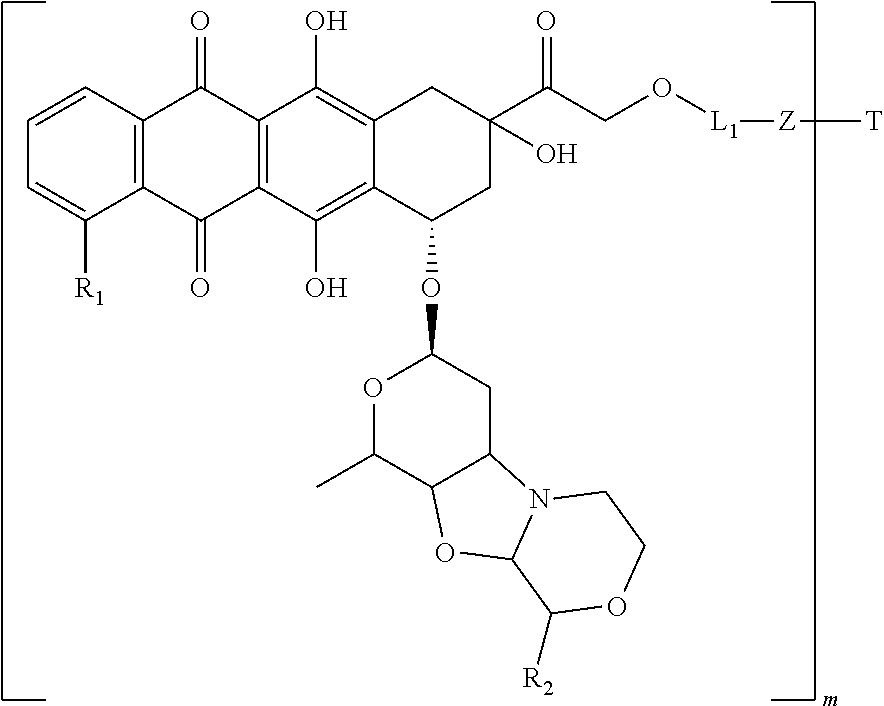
C12=C(C=CC=C1[R1])C(=O)C1=C(C2=O)C(O)=C2C(=C1O)CC(O)(C(CO[L1][Z][T])=O)CC2OC1OC(C)C2C(C1)N1C(O2)C([R2])OCC1
